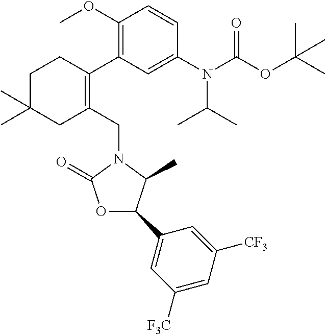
C1C(C)(C)CC(CN2C(=O)OC(C3=CC([F3C])=CC([CF3])=C3)C2C)=C(C2=C(OC)C=CC(N(C(OC(C)(C)C)=O)C(C)C)=C2)C1
